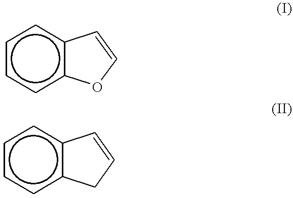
c1ccc2c(c1)C=CO2.c1ccc2c(c1)C=CC2
